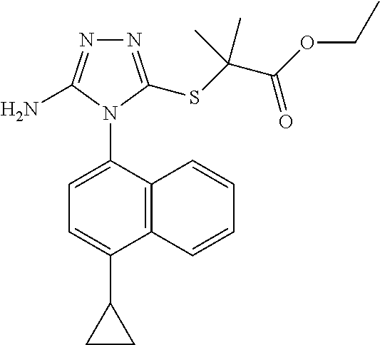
C12=C(C(N3C(N)=NN=C3SC(C(OCC)=O)(C)C)=CC=C1C1CC1)C=CC=C2
